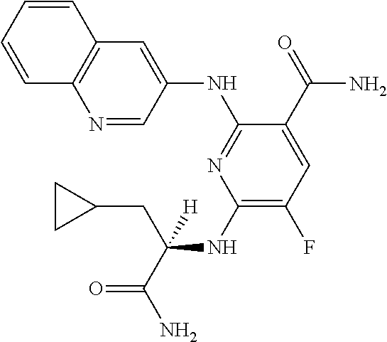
C1(NC(CC2CC2)(C(=O)N)[H])=C(F)C=C(C(=O)N)C(NC2=CC3=C(C=CC=C3)N=C2)=N1
